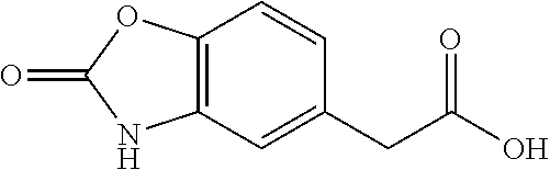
C12=C(C=CC(CC(O)=O)=C1)OC(=O)N2
